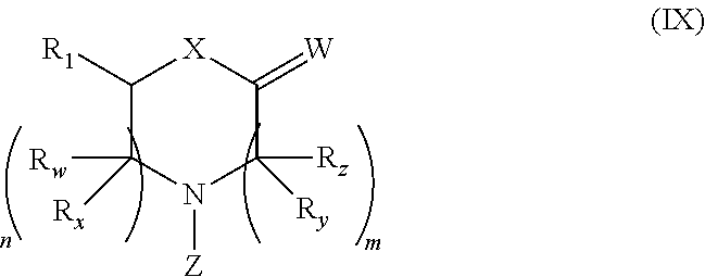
C1([R1])C([Rx])([Rw])N([Z])C([Ry])([Rz])C(=[W])[X]1
